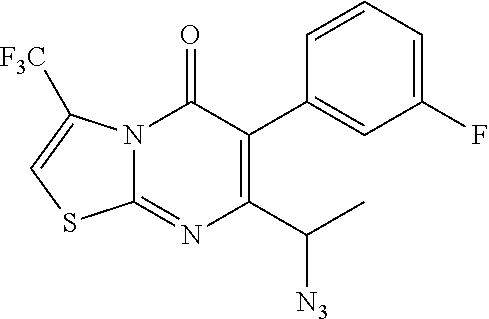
C1=C(F)C=C(C2=C(C(C)[N3])N=C3N(C2=O)C([F3C])=CS3)C=C1
